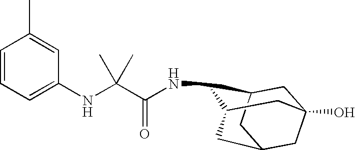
N(C1C2CC3(O)CC(CC1C3)C2)C(C(NC1=CC=CC(C)=C1)(C)C)=O
